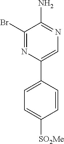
C1(Br)=NC(C2=CC=C([SO2Me])C=C2)=CN=C1N
